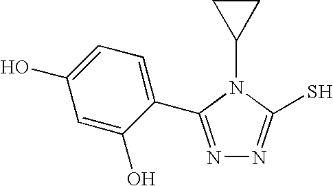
N1=C(C2=CC=C(O)C=C2O)N(C2CC2)C(S)=N1
